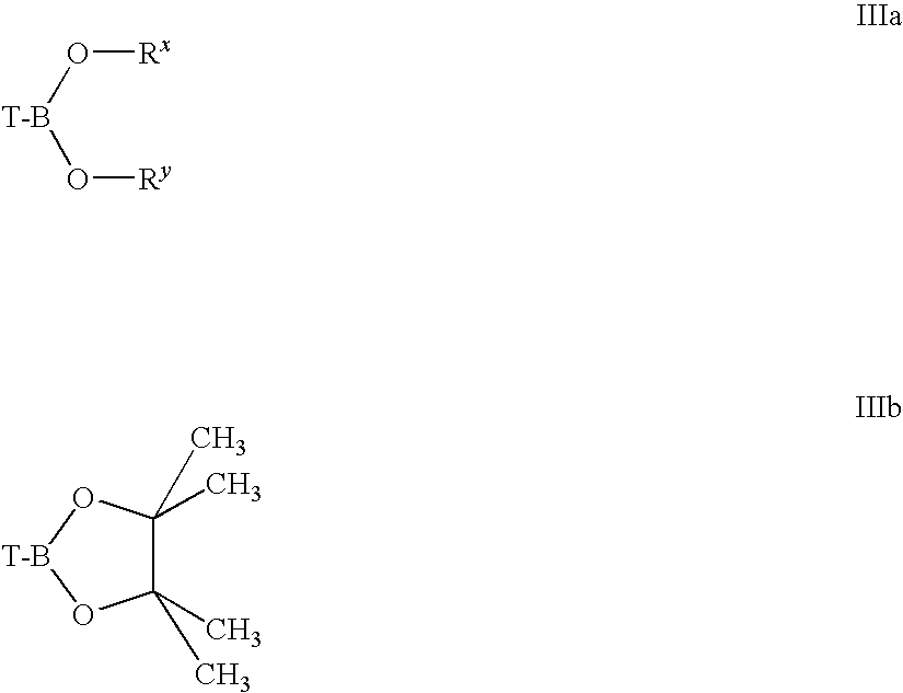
[T-B](O[Rx])O[Ry].C1(C)(C)C(C)(C)O[T-B]O1
